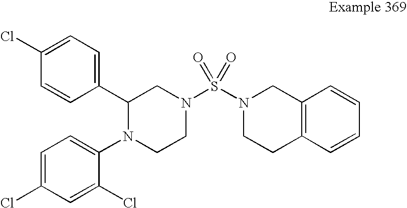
C1=C(Cl)C=C(Cl)C(N2CCN(S(N3CCC4=C(C3)C=CC=C4)(=O)=O)CC2C2=CC=C(Cl)C=C2)=C1
